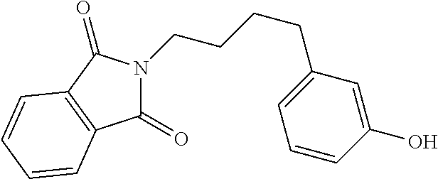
C1(=O)N(CCCCC2=CC=CC(O)=C2)C(=O)C2=C1C=CC=C2
